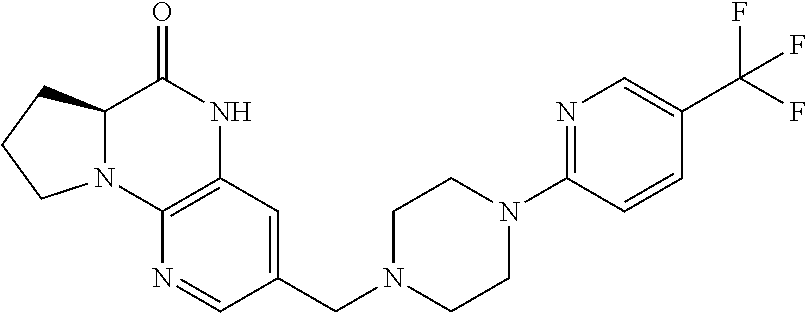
C12N(C3=C(NC1=O)C=C(CN1CCN(C4=NC=C(C(F)(F)F)C=C4)CC1)C=N3)CCC2
